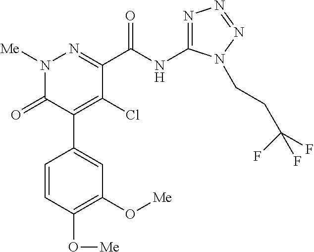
C1(C(NC2=NN=NN2CCC(F)(F)F)=O)=NN([Me])C(=O)C(C2=CC(O[Me])=C(O[Me])C=C2)=C1Cl
